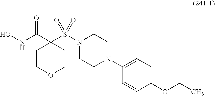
ONC(C1(S(N2CCN(C3=CC=C(OCC)C=C3)CC2)(=O)=O)CCOCC1)=O
